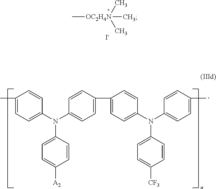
C[OC2H4N](C)(C)C.[I-].C1(C)=CC=C(N(C2=CC=C(C3=CC=C(N(C4=CC=C(C)C=C4)C4=CC=C([CF3])C=C4)C=C3)C=C2)C2=CC=C([A2])C=C2)C=C1
